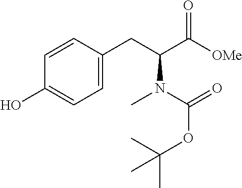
C1=CC(CC(C([OMe])=O)N(C(OC(C)(C)C)=O)C)=CC=C1O
